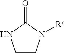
C1CN([R])C(=O)N1
